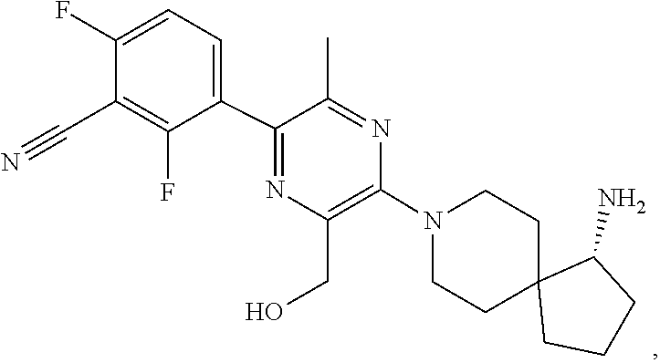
C1C2(CCCC2N)CCN(C2=C(CO)N=C(C3=CC=C(F)C(C#N)=C3F)C(C)=N2)C1
